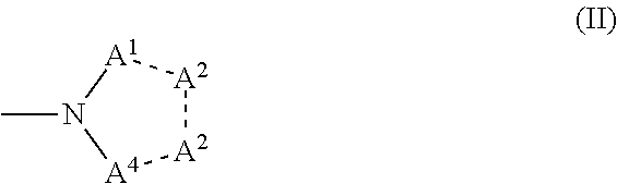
[A2]1[A2][A1]N(C)[A4]1
